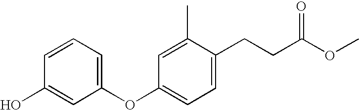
C1=CC(O)=CC(OC2=CC=C(CCC(OC)=O)C(C)=C2)=C1
